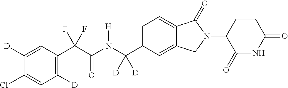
C1([D])=CC(C(C(N(C(C2=CC=C3C(=C2)CN(C2C(=O)NC(=O)CC2)C3=O)([D])[D])[H])=O)(F)F)=C([D])C=C1Cl
